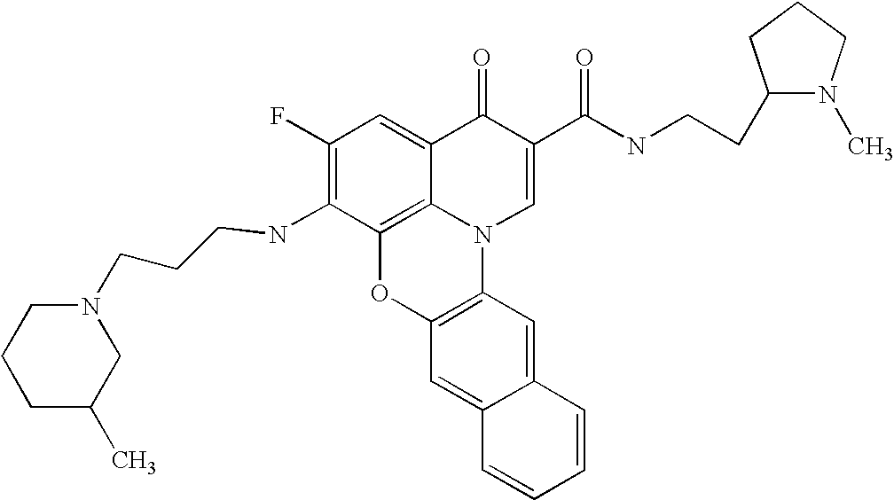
C1(F)=C(NCCCN2CCCC(C)C2)C2=C3C(=C1)C(=O)C(C(NCCC1N(C)CCC1)=O)=CN3C1=C(O2)C=C2C(=C1)C=CC=C2
